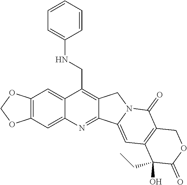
O1COC2=C1C=C1C(CNC3=CC=CC=C3)=C3C(=NC1=C2)C1=CC2=C(C(=O)N1C3)COC(=O)C2(O)CC
